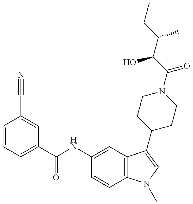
C1=CC=C(C(NC2=CC3=C(C=C2)N(C)C=C3C2CCN(C(C(C(CC)C)O)=O)CC2)=O)C=C1C#N
